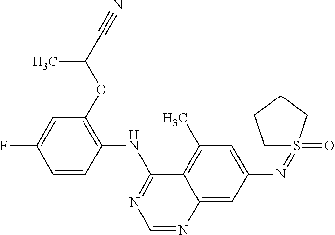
C1=CC(NC2=NC=NC3=CC(N=S4(=O)CCCC4)=CC(C)=C23)=C(OC(C)C#N)C=C1F
